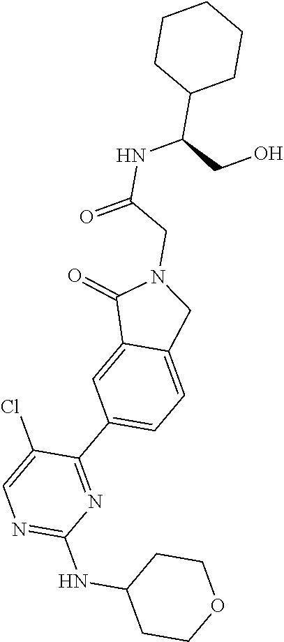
C1CC(NC2=NC=C(Cl)C(C3=CC=C4C(=C3)C(=O)N(CC(NC(C3CCCCC3)CO)=O)C4)=N2)CCO1
